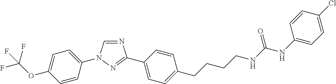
C1=C(N2C=NC(C3=CC=C(CCCCNC(NC4=CC=C(Cl)C=C4)=O)C=C3)=N2)C=CC(OC(F)(F)F)=C1
